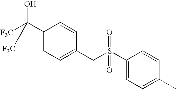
C1(C(O)([F3C])[F3C])=CC=C(CS(C2=CC=C(C)C=C2)(=O)=O)C=C1
